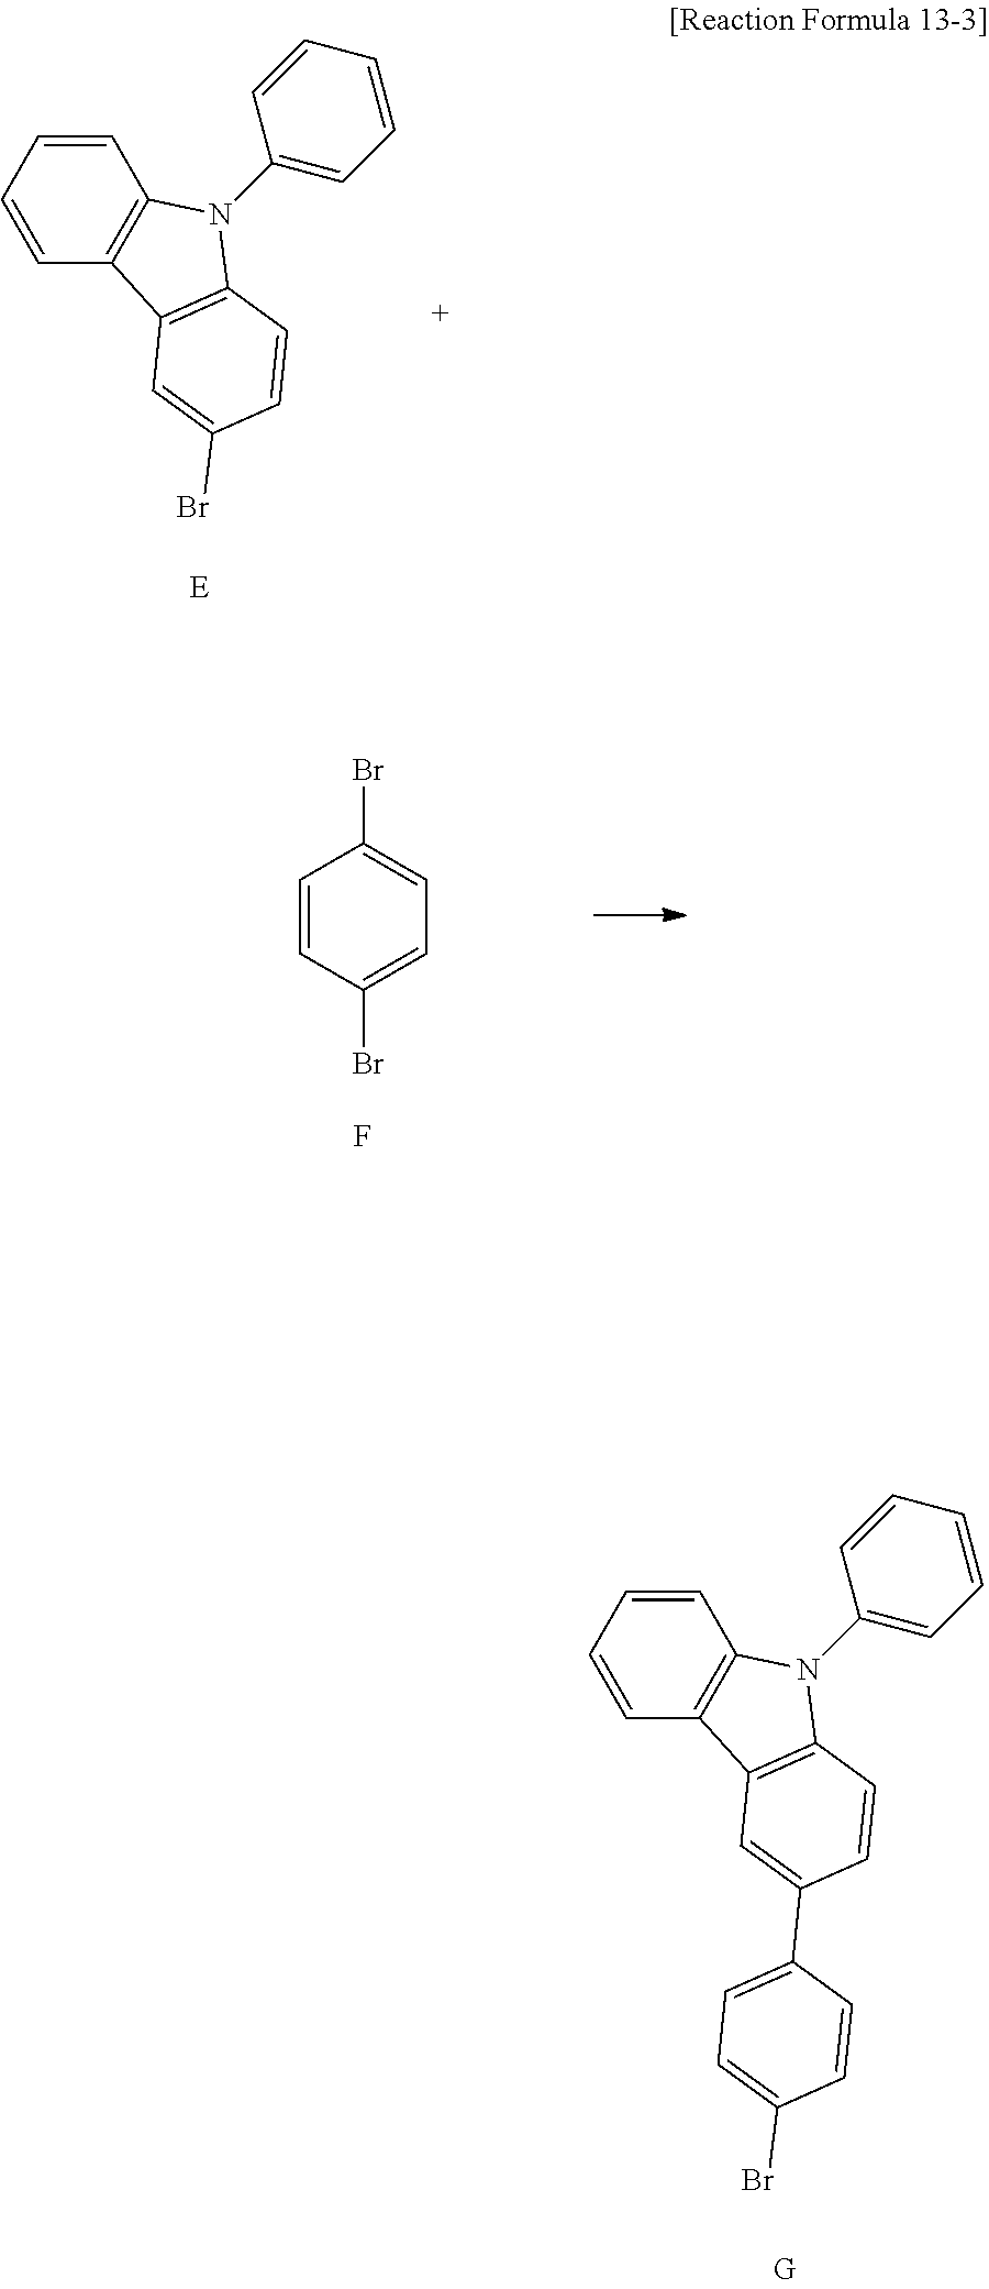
C1=CC(Br)=CC=C1Br.F.C1=CC=CC2=C1C1=C(N2C2=CC=CC=C2)C=CC(Br)=C1.C1=CC=CC2=C1C1=C(N2C2=CC=CC=C2)C=CC(C2=CC=C(Br)C=C2)=C1
